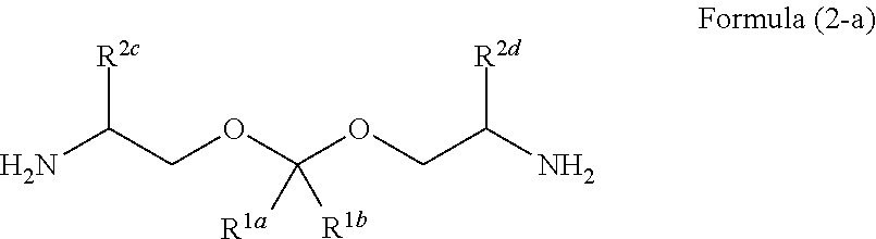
[R2c]C(N)COC([R1a])(OCC([R2d])N)[R1b]
